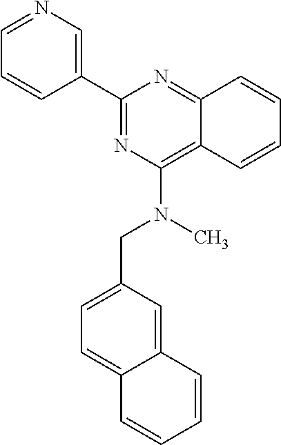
C1=CC2=NC(C3=CN=CC=C3)=NC(N(C)CC3=CC=C4C(=C3)C=CC=C4)=C2C=C1
